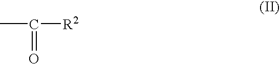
CC([R2])=O
